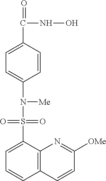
O=C(NO)C1=CC=C(N([Me])S(=O)(=O)C2=CC=CC3=C2N=C([OMe])C=C3)C=C1
